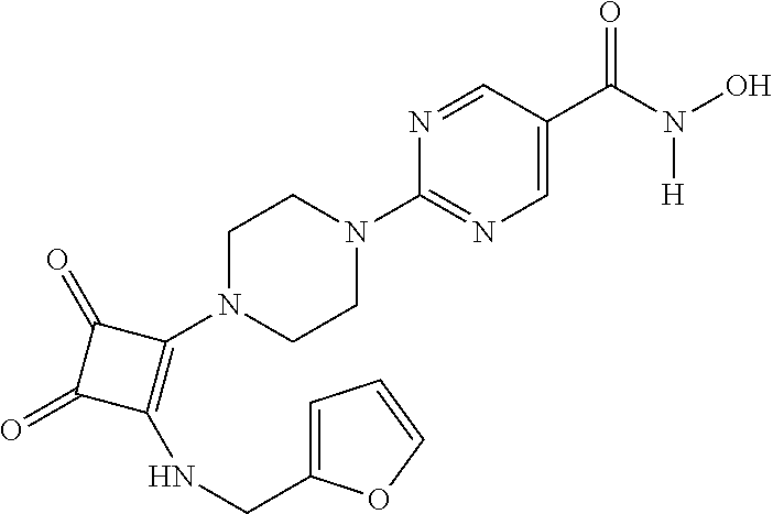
C1(C(N([H])O)=O)=CN=C(N2CCN(C3=C(NCC4=CC=CO4)C(=O)C3=O)CC2)N=C1
